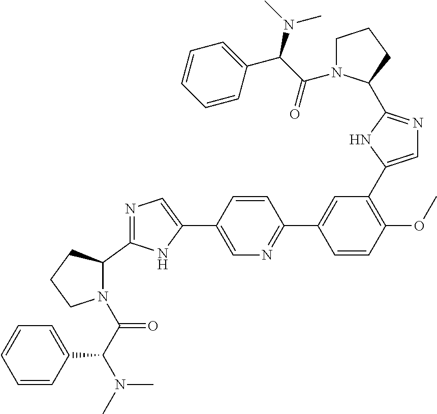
C1=C(C2=CN=C(C3CCCN3C(C(N(C)C)C3=CC=CC=C3)=O)N2)C=CC(C2=CC(C3=CN=C(C4N(C(C(N(C)C)C5=CC=CC=C5)=O)CCC4)N3)=C(OC)C=C2)=N1
